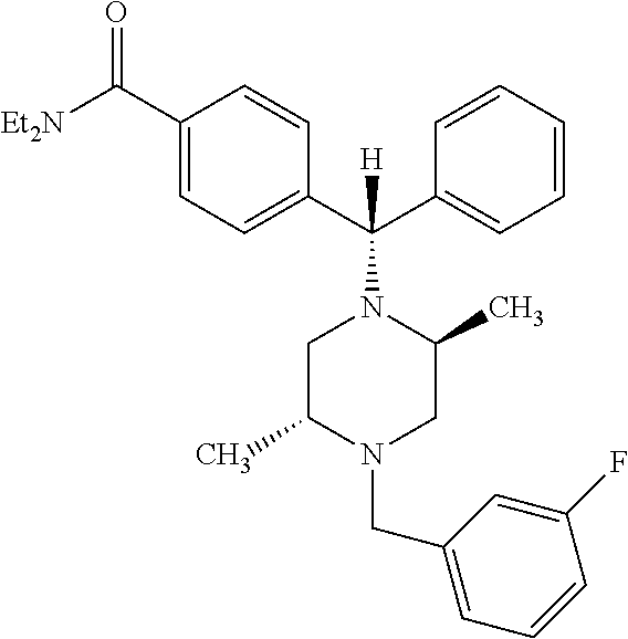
C1(C([Et2N])=O)=CC=C(C(C2=CC=CC=C2)(N2CC(C)N(CC3=CC=CC(F)=C3)CC2C)[H])C=C1
